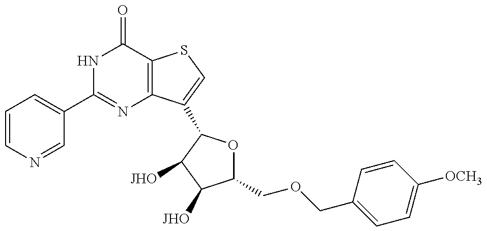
C1=CN=CC(C2=NC3=C(C(=O)N2)SC=C3C2OC(COCC3=CC=C([OCH3])C=C3)C([JHO])C2[JHO])=C1
